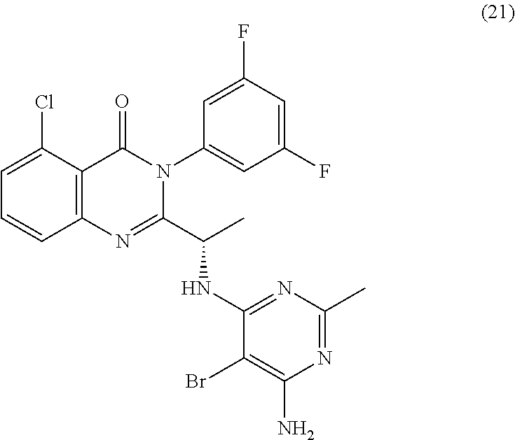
C1=C(Cl)C2=C(C=C1)N=C(C(C)NC1=NC(C)=NC(N)=C1Br)N(C1=CC(F)=CC(F)=C1)C2=O
